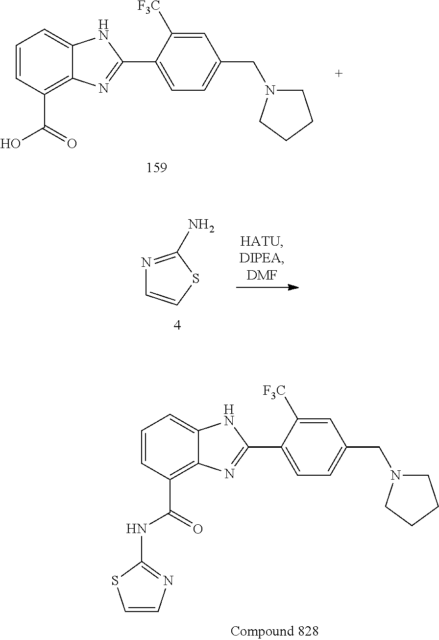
C1=CC(C(=O)O)=C2C(=C1)NC(C1=CC=C(CN3CCCC3)C=C1[F3C])=N2.N1=C(N)SC=C1.C1=CC(C(=O)NC2=NC=CS2)=C2C(=C1)NC(C1=CC=C(CN3CCCC3)C=C1[F3C])=N2
